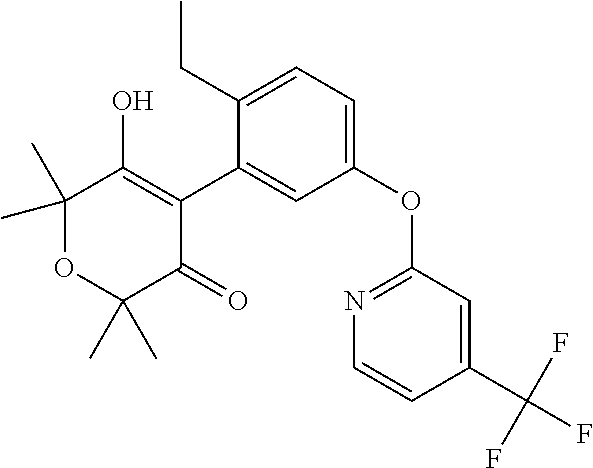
C1(C)(C)OC(C)(C)C(=O)C(C2=CC(OC3=NC=CC(C(F)(F)F)=C3)=CC=C2CC)=C1O
